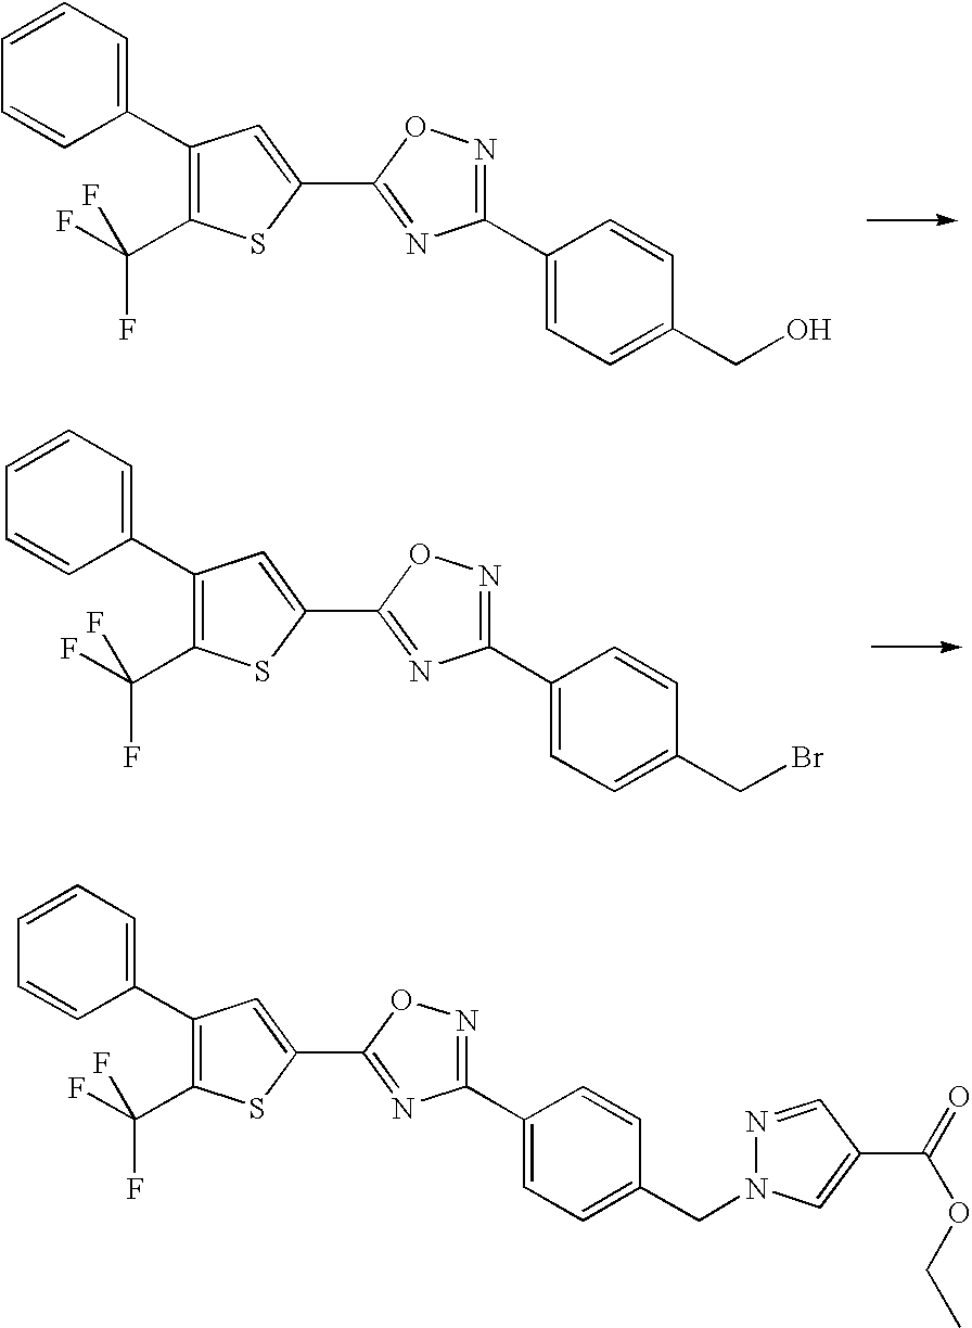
C1(C2=C(C(F)(F)F)SC(C3=NC(C4=CC=C(CO)C=C4)=NO3)=C2)=CC=CC=C1.C1(C2=C(C(F)(F)F)SC(C3=NC(C4=CC=C(CBr)C=C4)=NO3)=C2)=CC=CC=C1.C1(C2=C(C(F)(F)F)SC(C3=NC(C4=CC=C(CN5N=CC(C(OCC)=O)=C5)C=C4)=NO3)=C2)=CC=CC=C1
